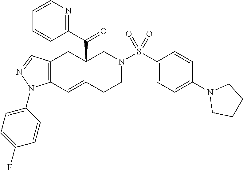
C12=C(C=C3C(C(C4=NC=CC=C4)=O)(C1)CN(S(C1=CC=C(N4CCCC4)C=C1)(=O)=O)CC3)N(C1=CC=C(F)C=C1)N=C2
